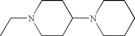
C1CN(CC)CCC1N1CCCCC1
